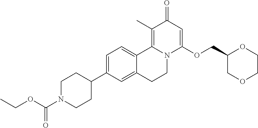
C1=C(C2CCN(C(=O)OCC)CC2)C=C2C(=C1)C1=C(C)C(=O)C=C(OCC3COCCO3)N1CC2
